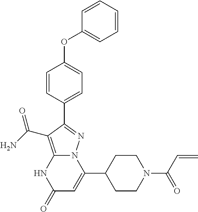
C1(C2CCN(C(C=C)=O)CC2)=CC(=O)NC2=C(C(N)=O)C(C3=CC=C(OC4=CC=CC=C4)C=C3)=NN12
